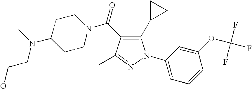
C(=O)(N1CCC(N(C)CCO)CC1)C1=C(C2CC2)N(C2=CC=CC(OC(F)(F)F)=C2)N=C1C
